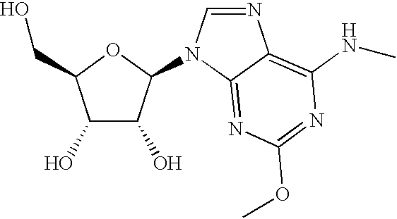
C1=NC2=C(NC)N=C(OC)N=C2N1C1C(O)C(O)C(CO)O1
